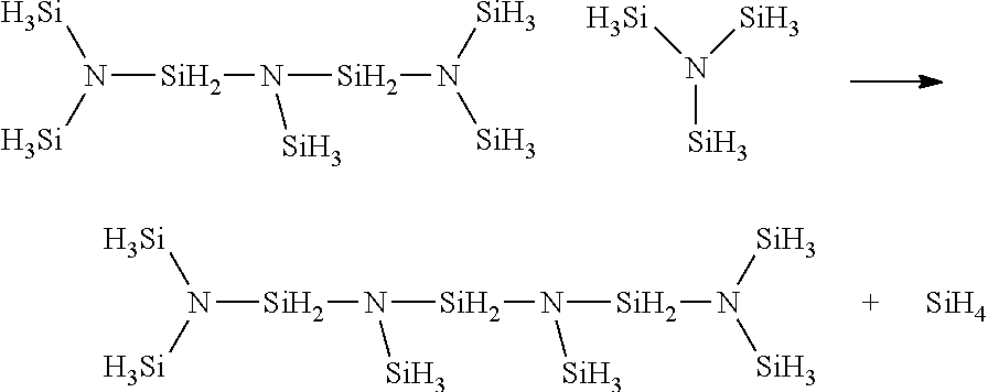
N([Si])([Si])[Si]N([Si]N([Si])[Si])[Si].N([Si])([Si])[Si].N([Si])([Si])[Si]N([Si]N([Si]N([Si])[Si])[Si])[Si].[Si]
